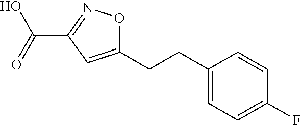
C1(CCC2=CC=C(F)C=C2)=CC(C(=O)O)=NO1
